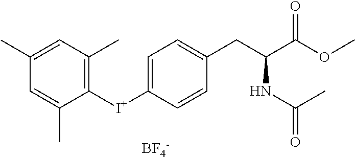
C1=C([I+]C2=C(C)C=C(C)C=C2C)C=CC(CC(NC(C)=O)C(=O)OC)=C1.[BF4-]
